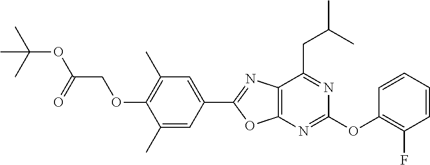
C12=C(C(CC(C)C)=NC(OC3=C(F)C=CC=C3)=N1)N=C(C1=CC(C)=C(OCC(OC(C)(C)C)=O)C(C)=C1)O2
